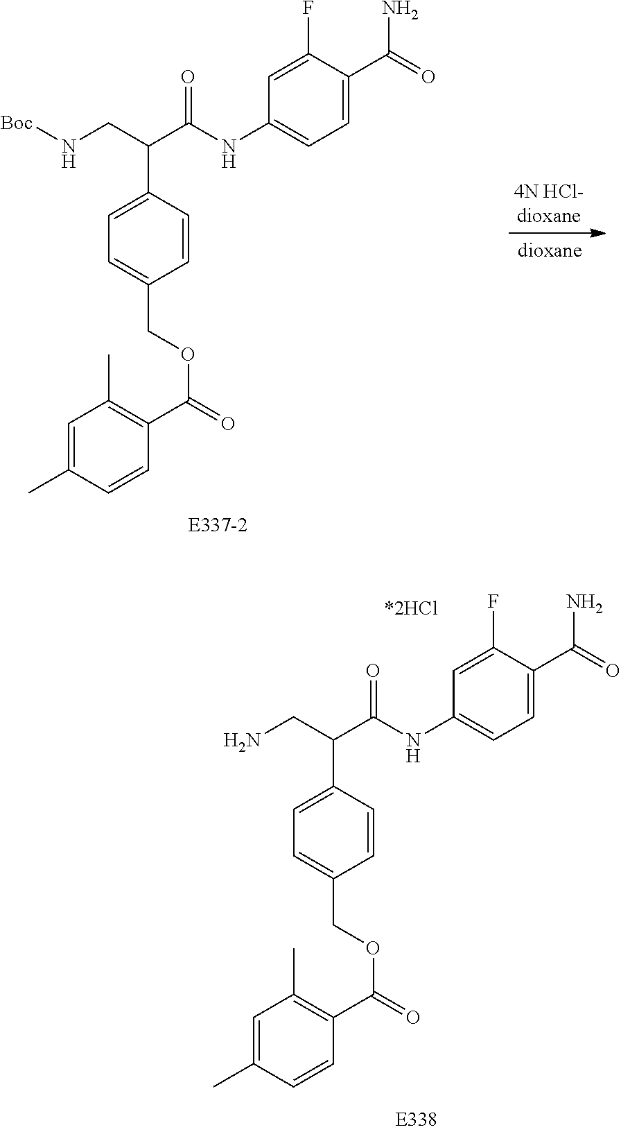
NCC(C(NC1=CC=C(C(=O)N)C(F)=C1)=O)C1=CC=C(COC(=O)C2=C(C)C=C(C)C=C2)C=C1.N(CC(C(NC1=CC=C(C(=O)N)C(F)=C1)=O)C1=CC=C(COC(=O)C2=C(C)C=C(C)C=C2)C=C1)[Boc]
